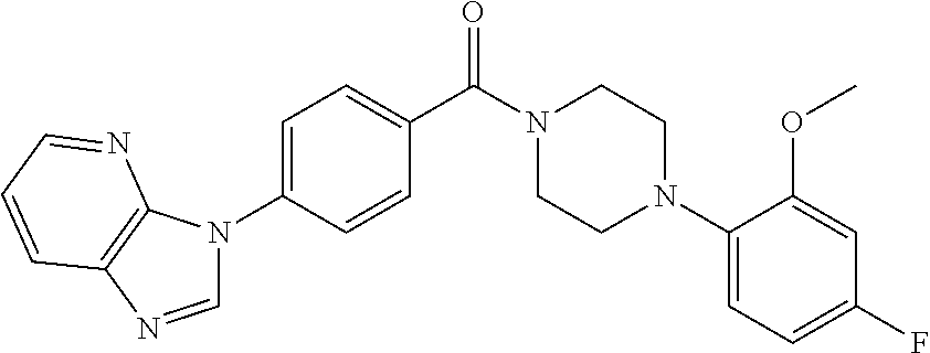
C1=C(N2C=NC3=C2N=CC=C3)C=CC(C(N2CCN(C3=CC=C(F)C=C3OC)CC2)=O)=C1
